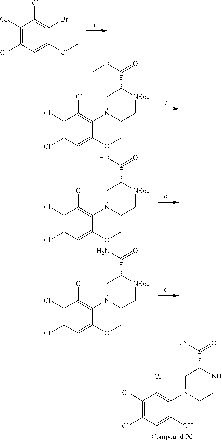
C1(Cl)=C(Cl)C=C(O)C(N2CCNC(C(N)=O)C2)=C1Cl.C1(Cl)=C(Cl)C=C(OC)C(Br)=C1Cl.C1(Cl)=C(Cl)C=C(OC)C(N2CC[NBoc]C(C(OC)=O)C2)=C1Cl.C1(Cl)=C(Cl)C=C(OC)C(N2CC[NBoc]C(C(O)=O)C2)=C1Cl.C1(Cl)=C(Cl)C=C(OC)C(N2CC[NBoc]C(C(N)=O)C2)=C1Cl
